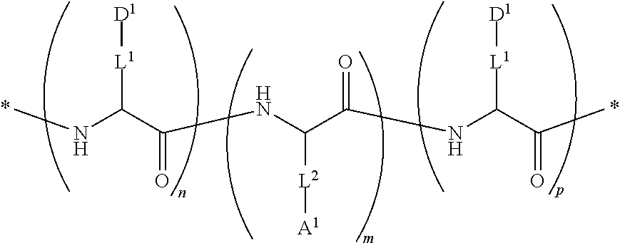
CNC(C(NC(C(NC(C(C)=O)[L1][D1])=O)[L2][A1])=O)[L1][D1]
